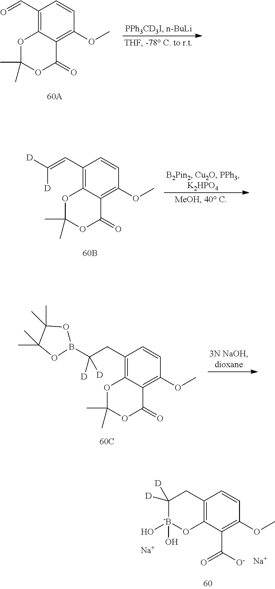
C1(C=O)=C2C(=C(OC)C=C1)C(=O)OC(C)(C)O2.C1(C=C([D])[D])=C2C(=C(OC)C=C1)C(=O)OC(C)(C)O2.C1(CC(B2OC(C)(C)C(C)(C)O2)([D])[D])=C2C(=C(OC)C=C1)C(=O)OC(C)(C)O2.C12=C(C(C([O-])=O)=C(OC)C=C1)O[-B](O)(O)C([D])([D])C2.[Na].[Na]
